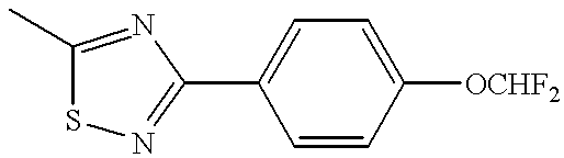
C1(C)=NC(C2=CC=C([OCHF2])C=C2)=NS1
